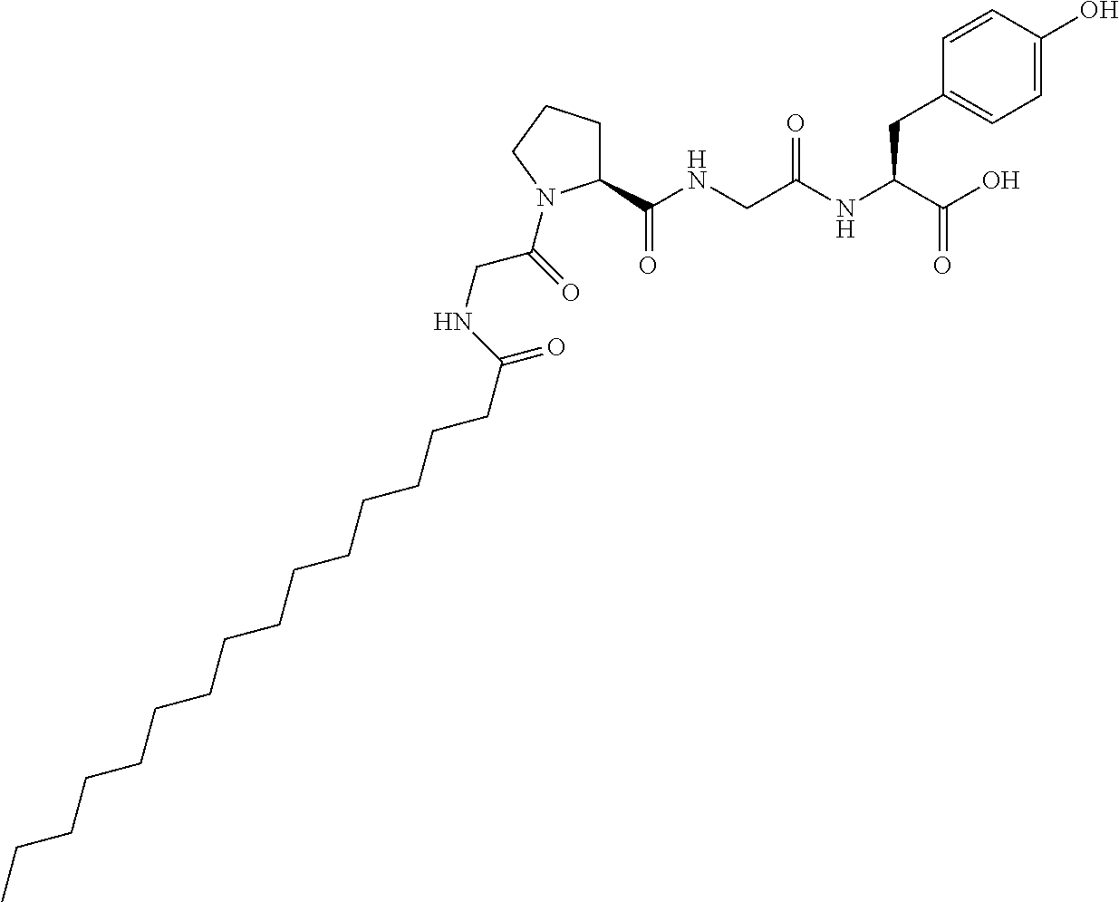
C1=C(O)C=CC(CC(NC(CNC(C2CCCN2C(=O)CNC(CCCCCCCCCCCCCCC)=O)=O)=O)C(O)=O)=C1
